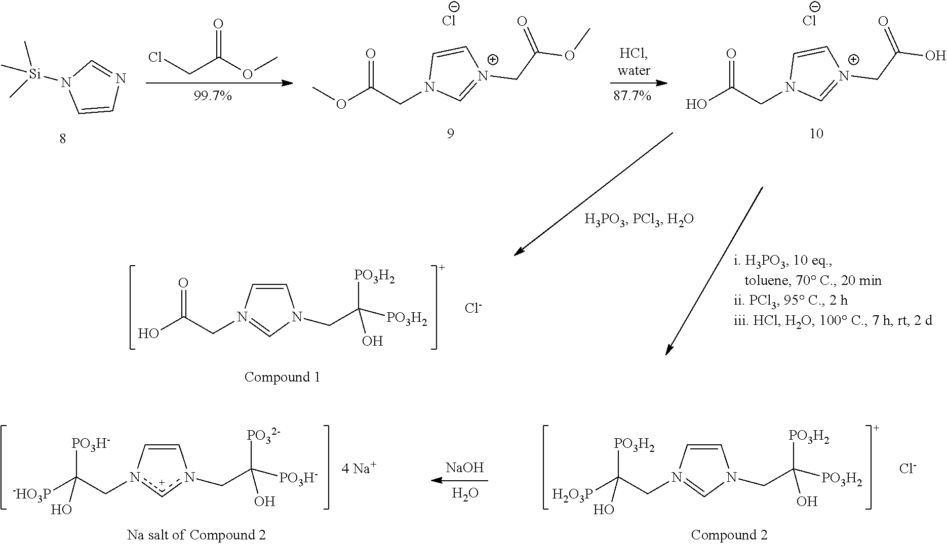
[NaOH].O.C1=CN(CC([H2O3P])([PO3H2])O)=CN1CC([PO3H2])([PO3H2])O.[Cl-].C1=Cn(CC([-HO3P])([PO3H-])O)[c+]n1CC([PO3H-])([PO32-])O.[4 Na+].C[Si](C)(C)N1C=CN=C1.ClCC(OC)=O.N1(CC(O)=O)C=[N+](CC(O)=O)C=C1.[Cl-].N1(CC(OC)=O)C=[N+](CC(OC)=O)C=C1.[Cl-].C1=CN(CC(O)=O)=CN1CC([PO3H2])([PO3H2])O.[Cl-]
